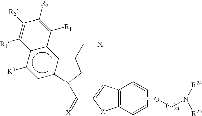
C12=C(C=CC=C1)[Z]C(C(=[X])N1C3CC([R3])C4C(C3C(C[X1])C1)C([R1])=C([R2])C([R2])=C4[R1])=C2.COCN([R24])[R25]
